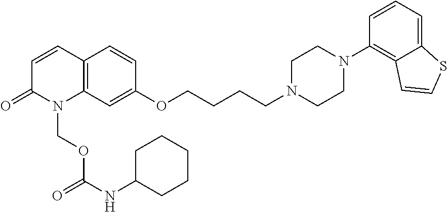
C12=C(C=C(OCCCCN3CCN(C4=C5C(=CC=C4)SC=C5)CC3)C=C1)N(COC(NC1CCCCC1)=O)C(=O)C=C2
